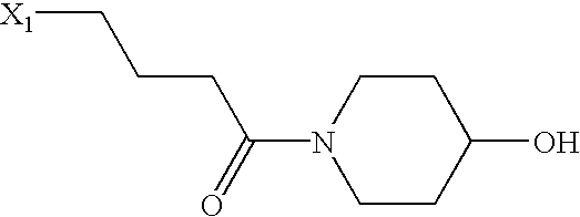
C1CC(O)CCN1C(=O)CCC[X1]
